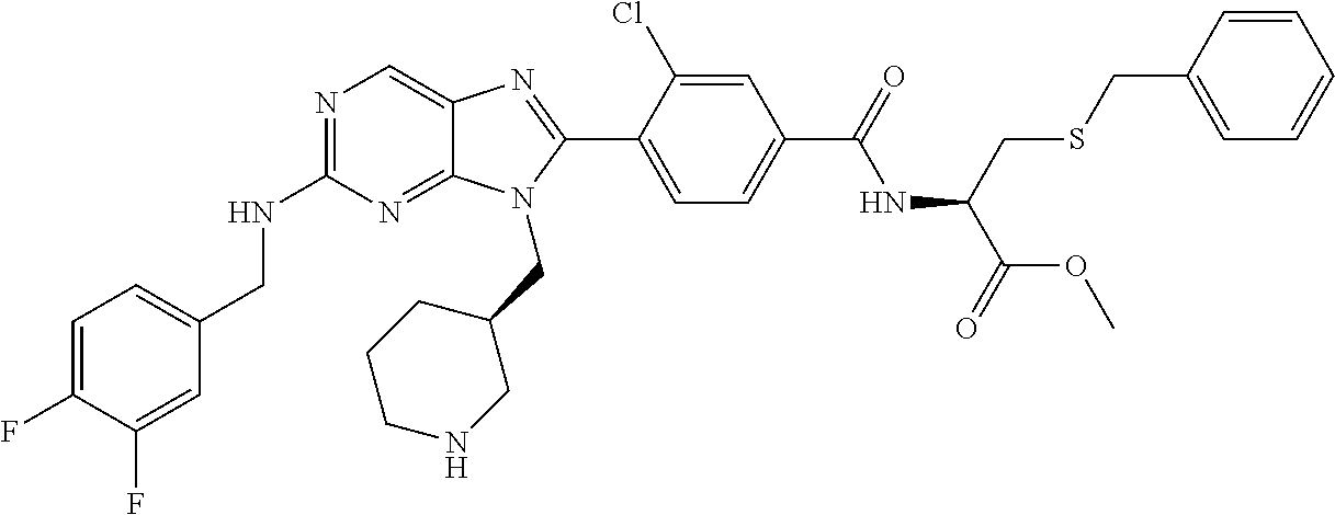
C1=C(F)C(F)=CC(CNC2=NC=C3C(=N2)N(CC2CCCNC2)C(C2=CC=C(C(=O)NC(C(OC)=O)CSCC4=CC=CC=C4)C=C2Cl)=N3)=C1
